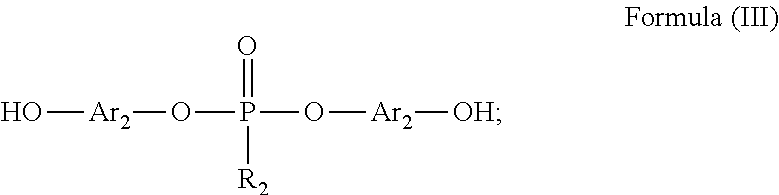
O[Ar2]OP(=O)([R2])O[Ar2][OH]
